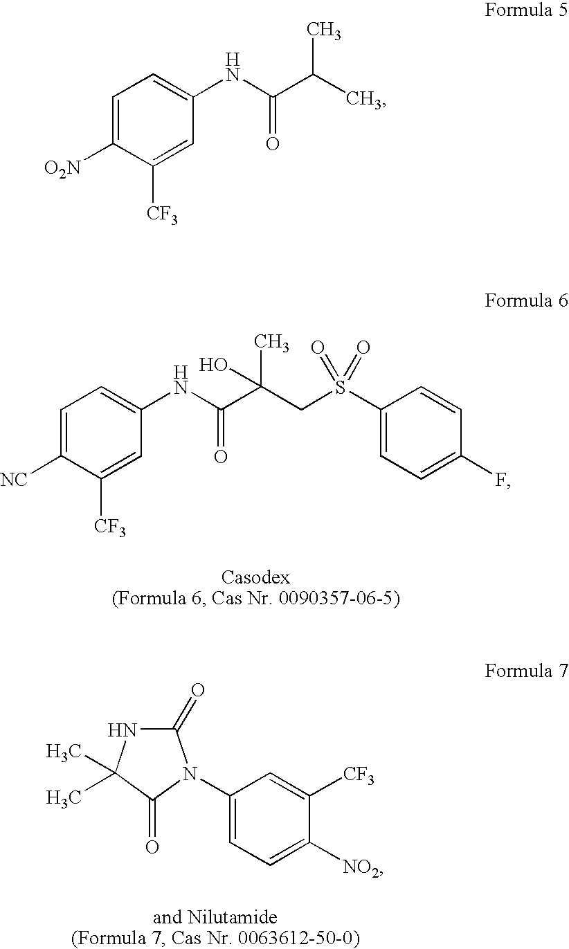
C1=C([NC])C([CF3])=CC(NC(C(CS(C2=CC=C(F)C=C2)(=O)=O)(C)O)=O)=C1.C1(=O)NC(C)(C)C(=O)N1C1=CC=C([NO2])C([CF3])=C1.C1=C([O2N])C([CF3])=CC(NC(C(C)C)=O)=C1
